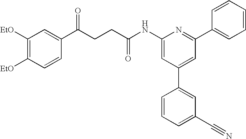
C1([EtO])=C([EtO])C=CC(C(CCC(NC2=CC(C3=CC(C#N)=CC=C3)=CC(C3=CC=CC=C3)=N2)=O)=O)=C1
